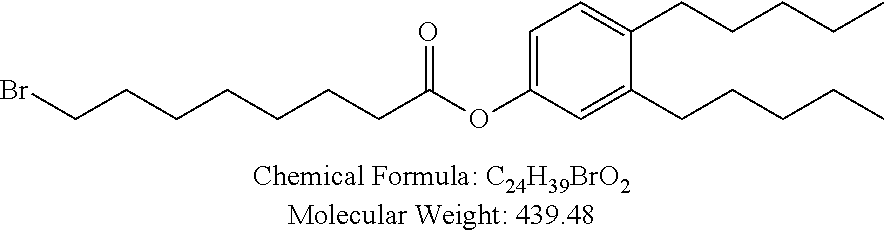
C1=C(OC(CCCCCCCBr)=O)C=C(CCCCC)C(CCCCC)=C1
